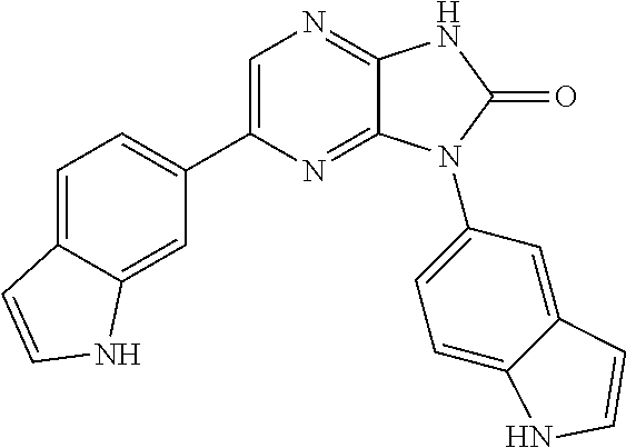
C1=C2C(=CC(C3=CN=C4C(=N3)N(C3=CC=C5C(=C3)C=CN5)C(=O)N4)=C1)NC=C2
